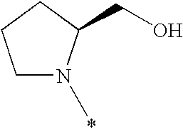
C1CCN(C)C1CO
